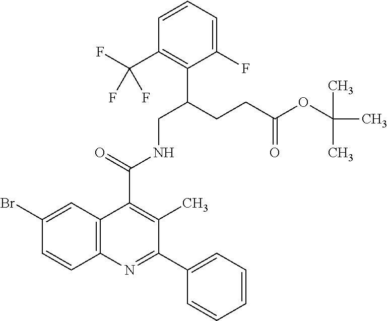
C1=CC=C(F)C(C(CCC(OC(C)(C)C)=O)CNC(C2=C(C)C(C3=CC=CC=C3)=NC3=C2C=C(Br)C=C3)=O)=C1C(F)(F)F
